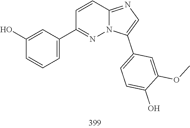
C1(C2=CC=CC(O)=C2)=NN2C(=NC=C2C2=CC=C(O)C(OC)=C2)C=C1
